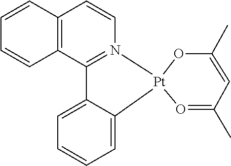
C1=CC=C2C(=C1)C1=N([Pt]23O=C(C)C=C(C)O3)C=CC2=C1C=CC=C2
